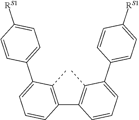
C1(C2=C(C)C(C3=CC=C([RS1])C=C3)=CC=C2)=C(C)C(C2=CC=C([RS1])C=C2)=CC=C1
